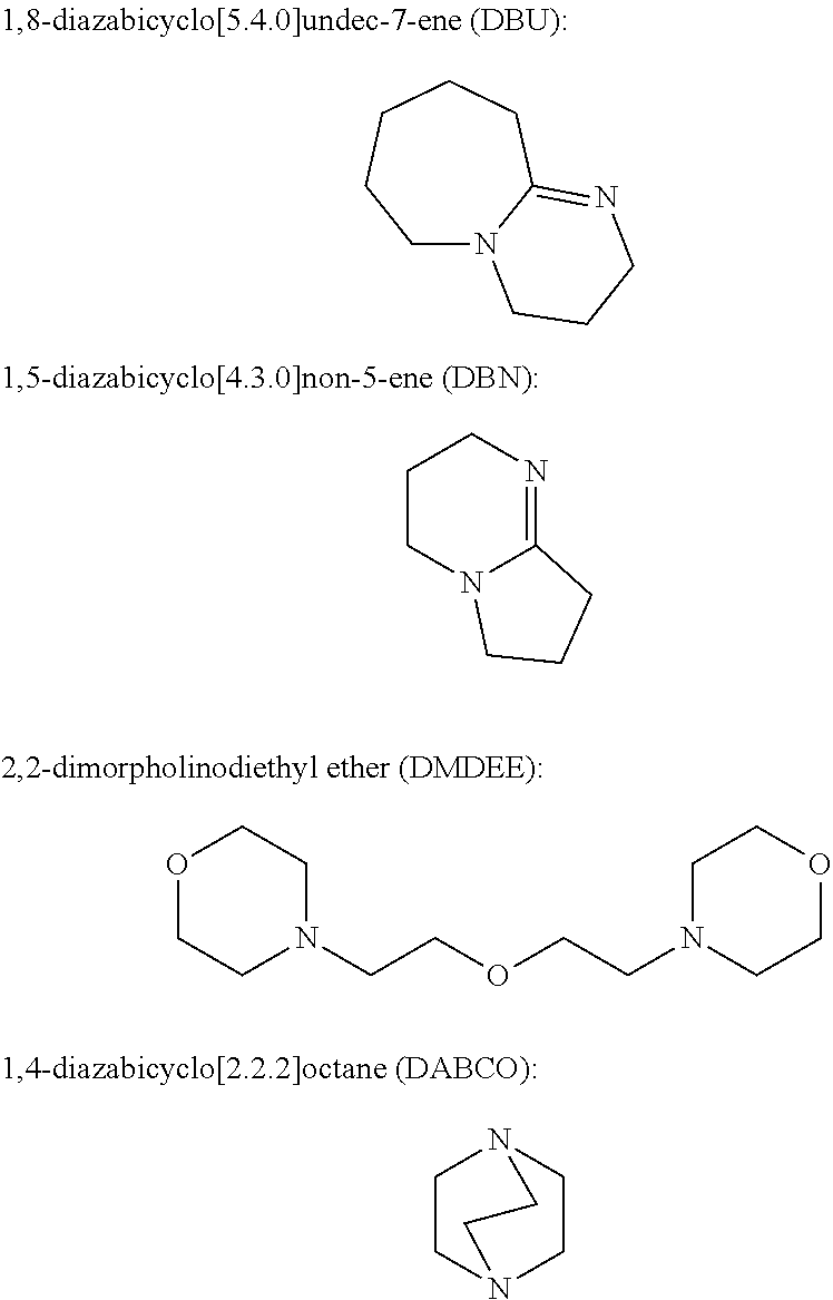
C1N2C(=NCCC2)CCCC1.C1CN2C(=NC1)CCC2.O1CCN(CCOCCN2CCOCC2)CC1.C1CN2CCN1CC2
